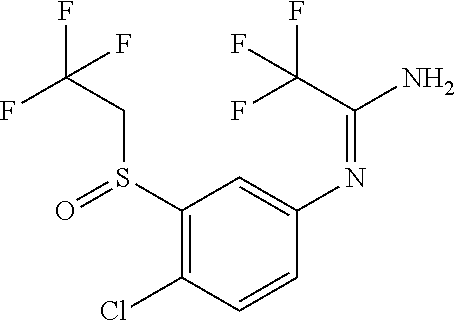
FC(CS(C1=C(Cl)C=CC(N=C(N)C(F)(F)F)=C1)=O)(F)F
